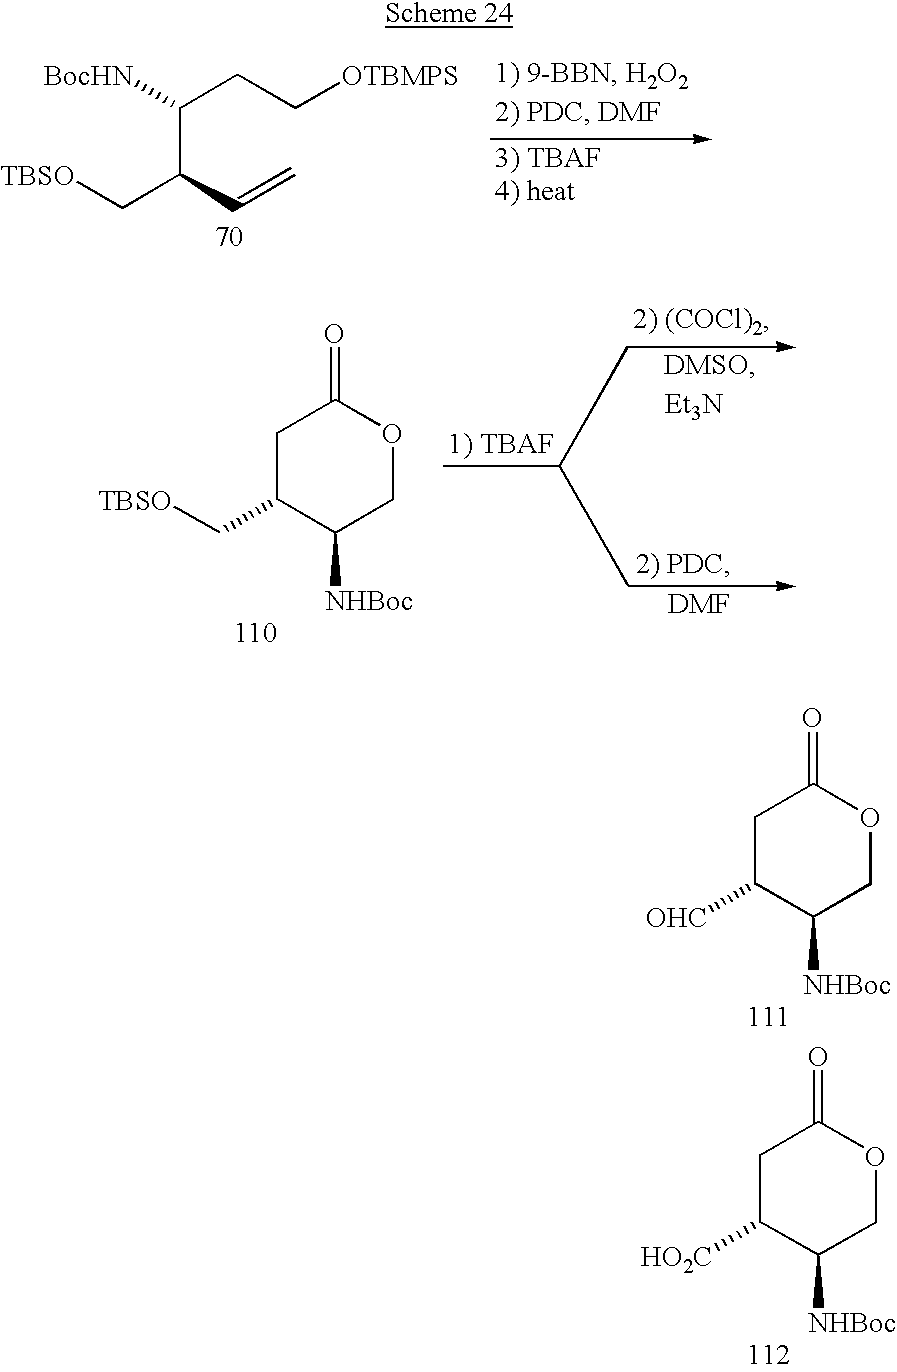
C(C(C=C)C[TBSO])(CC[OTBMPS])[BocHN].C1C(C[TBSO])C([NHBoc])COC1=O.[Et3N].[DMF].C1C([OHC])C([NHBoc])COC1=O.C1C([HO2C])C([NHBoc])COC1=O
